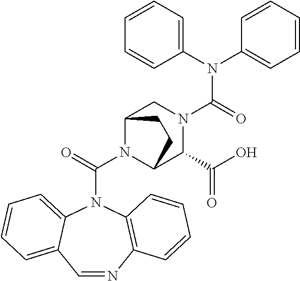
N(C(=O)N1CC2N(C(=O)N3C4=CC=CC=C4C=NC4=C3C=CC=C4)C(C1C(O)=O)CC2)(C1=CC=CC=C1)C1=CC=CC=C1
